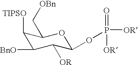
[TIPSO]C1C(C[OBn])OC(OP([OR])(=O)[OR])C([OR])C1[BnO]
